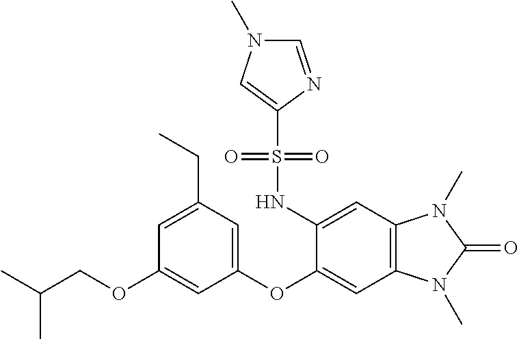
CC(COC1=CC(OC2=CC3=C(C=C2NS(C2=CN(C)C=N2)(=O)=O)N(C)C(=O)N3C)=CC(CC)=C1)C
